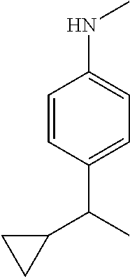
C1=CC(C(C)C2CC2)=CC=C1NC
